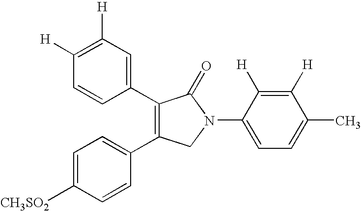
C1=CC(C2=C(C3=CC=C([CH3SO2])C=C3)CN(C3=CC=C(C)C([H])=C3[H])C2=O)=CC([H])=C1[H]
